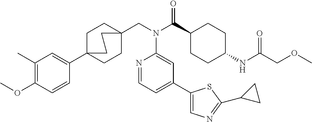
COC1=C(C)C=C(C23CCC(CN(C(C4CCC(NC(COC)=O)CC4)=O)C4=CC(C5=CN=C(C6CC6)S5)=CC=N4)(CC2)CC3)C=C1
